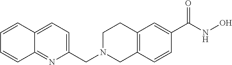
C1(CN2CC3=C(CC2)C=C(C(=O)NO)C=C3)=CC=C2C(=N1)C=CC=C2
